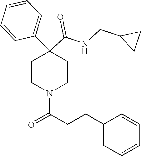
N(C(C1(C2=CC=CC=C2)CCN(C(CCC2=CC=CC=C2)=O)CC1)=O)CC1CC1
